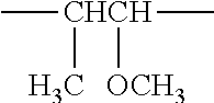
C[CHCH](C)([OCH3])C
